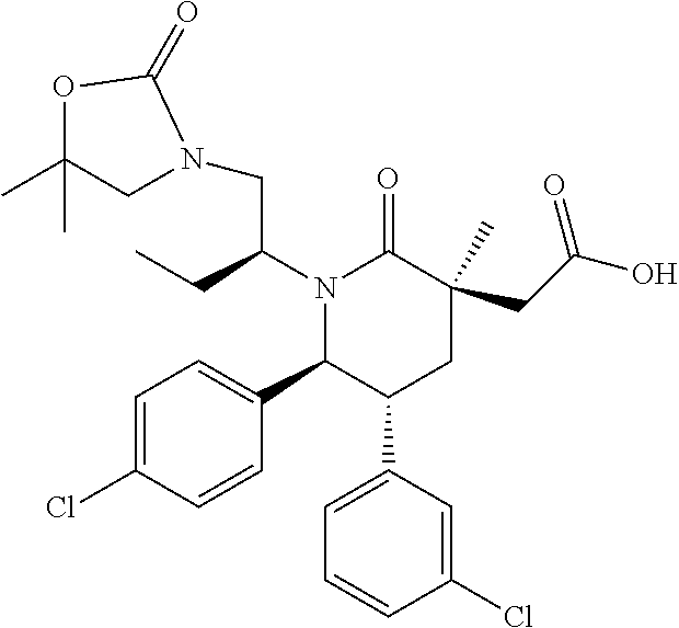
C1=C(Cl)C=CC(C2C(C3=CC=CC(Cl)=C3)CC(C)(CC(O)=O)C(=O)N2C(CC)CN2CC(C)(C)OC2=O)=C1
